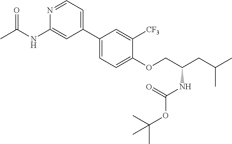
N1=CC=C(C2=CC=C(OCC(NC(OC(C)(C)C)=O)CC(C)C)C([CF3])=C2)C=C1NC(C)=O
